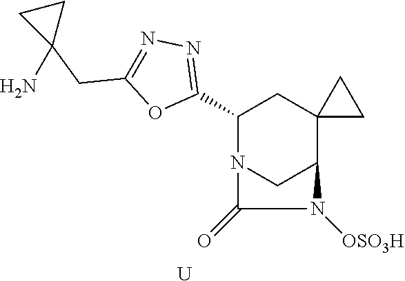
C1(C2=NN=C(CC3(N)CC3)O2)N2CC(C3(C1)CC3)N([OSO3H])C2=O.[U]
